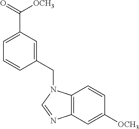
C12=C(C=C([OCH3])C=C1)N=CN2CC1=CC(C(=O)[OCH3])=CC=C1
